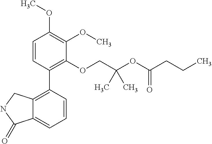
C1=CC(C2=C3C(=CC=C2)C(=O)NC3)=C(OCC(OC(CCC)=O)(C)C)C(OC)=C1OC
